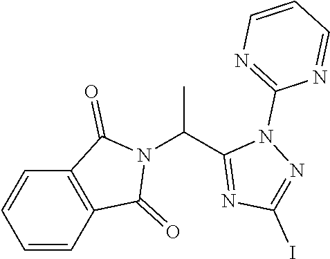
C(C)(C1=NC(I)=NN1C1=NC=CC=N1)N1C(=O)C2=C(C1=O)C=CC=C2
